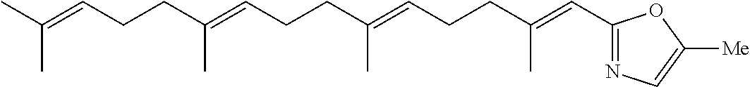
C(C(=CCCC(=CCCC(=CC1=NC=C([Me])O1)C)C)C)CC=C(C)C
